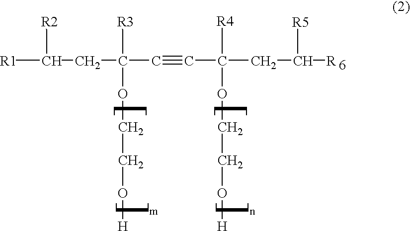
[R1]C(C(C)C(OCCO[H])([R3])C#CC(CC([R])[R5])([R4])OCCO[H])[R2]
